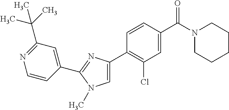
C1(C2=NC(C3=C(Cl)C=C(C(N4CCCCC4)=O)C=C3)=CN2C)=CC(C(C)(C)C)=NC=C1
